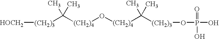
[(CH2)4](C(C)(C)[(CH2)3][HOCH2])O[(CH2)4]C(C)(C)[(CH2)3]OP(O)(O)=O
